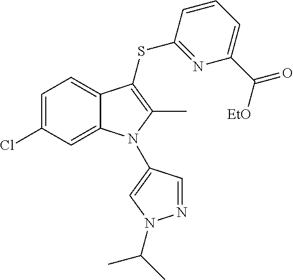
C1=C(Cl)C=C2C(=C1)C(SC1=NC(C([EtO])=O)=CC=C1)=C(C)N2C1=CN(C(C)C)N=C1
